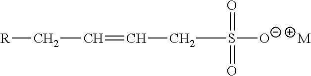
C(S([O-])(=O)=O)C=CC[R].[M]
